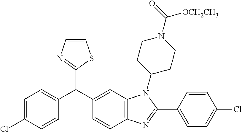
C1=CN=C(C(C2=CC3=C(C=C2)N=C(C2=CC=C(Cl)C=C2)N3C2CCN(C(=O)[OCH2CH3])CC2)C2=CC=C(Cl)C=C2)S1
